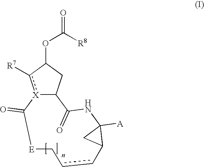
[X]12c([R7])C(OC(=O)[R8])CC1C(=O)NC1([A])CC1ccC[E]C2=O
